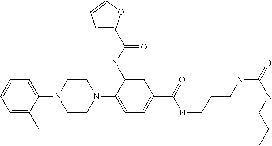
C1(C)=CC=CC=C1N1CCN(C2=CC=C(C(=O)NCCCNC(=O)NCCC)C=C2NC(C2=CC=CO2)=O)CC1
